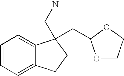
C1=CC=C2C(=C1)C(CC1OCCO1)(CN)CC2
